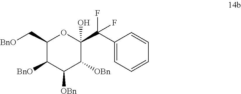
C1(C[BnO])C([BnO])C([OBn])C([OBn])C(C(C2=CC=CC=C2)(F)F)(O)O1
